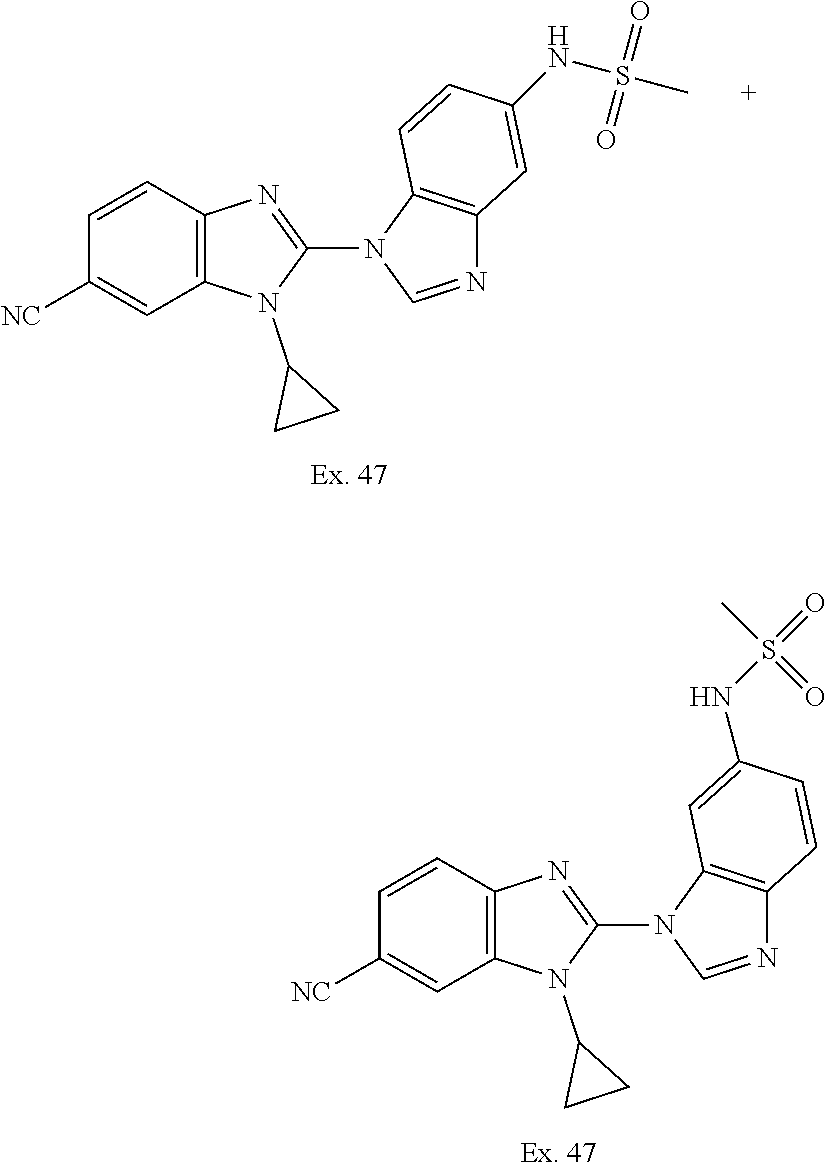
C12=C(C=C(NS(=O)(=O)C)C=C1)N=CN2C1=NC2=C(N1C1CC1)C=C([NC])C=C2.C12=C(C=CC(NS(C)(=O)=O)=C1)N=CN2C1=NC2=C(N1C1CC1)C=C([NC])C=C2
